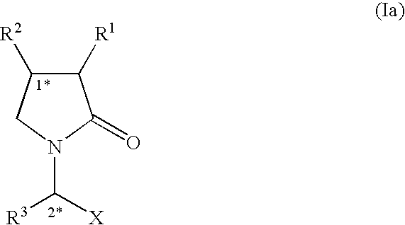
C1([R1])C([R2])CN(C([X])[R3])C1=O
